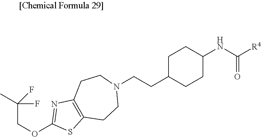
C12=C(CCN(CCC3CCC(NC([R4])=O)CC3)CC1)SC(OCC(F)(F)C)=N2
